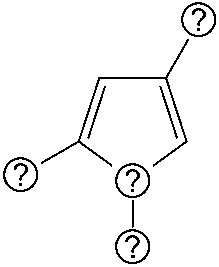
C1(C)=CC(C)C(C)=C1
